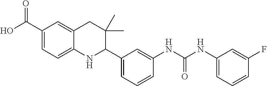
C1(C(O)=O)=CC=C2C(=C1)CC(C)(C)C(C1=CC=CC(NC(NC3=CC=CC(F)=C3)=O)=C1)N2
